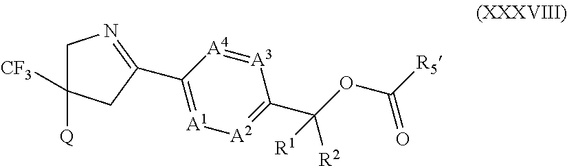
[A3]1=[A4]C(C2=NCC([CF3])([Q])C2)=[A1][A2]=C1C(OC(=O)[R5])([R2])[R1]
